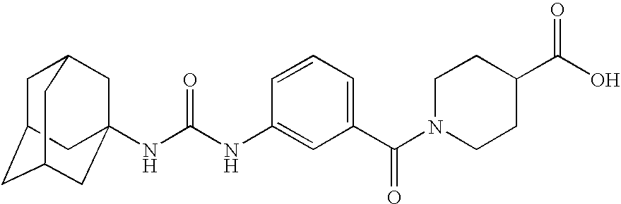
N(C(NC1=CC(C(N2CCC(C(O)=O)CC2)=O)=CC=C1)=O)C12CC3CC(CC(C1)C3)C2
